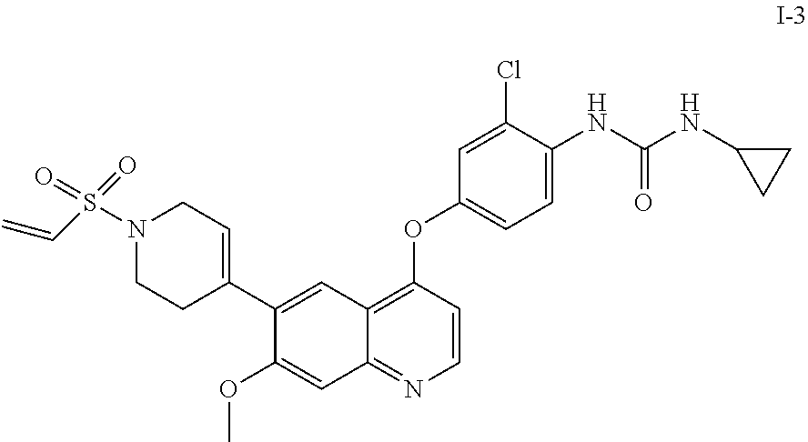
C12=C(OC3=CC=C(NC(NC4CC4)=O)C(Cl)=C3)C=CN=C1C=C(OC)C(C1=CCN(S(=O)(=O)C=C)CC1)=C2
